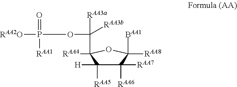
C1([RAA7])([RAA6])C([H])([RAA5])C([RAA4])(C(OP([RAA2O])(=O)[RAA1])([RAA3b])[RAA3a])OC1([RAA8])[BAA1]
